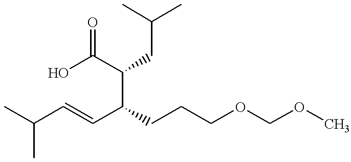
C(C(C(C=CC(C)C)CCCOCOC)CC(C)C)(=O)O
